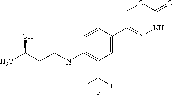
C1C(C2=CC(C(F)(F)F)=C(NCCC(C)O)C=C2)=NNC(=O)O1
